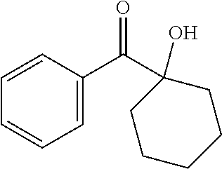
C1=CC=C(C(C2(O)CCCCC2)=O)C=C1
